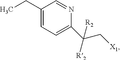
C1(C(C[X1])([R2])[R2])=CC=C(CC)C=N1
